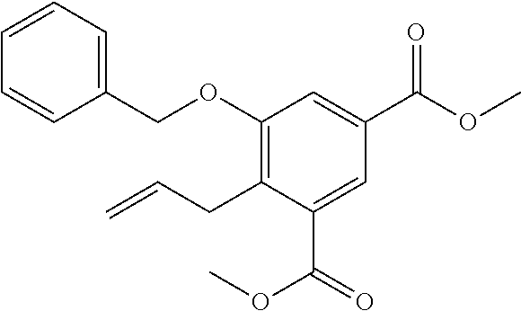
C1(OCC2=CC=CC=C2)=C(CC=C)C(C(OC)=O)=CC(C(=O)OC)=C1
